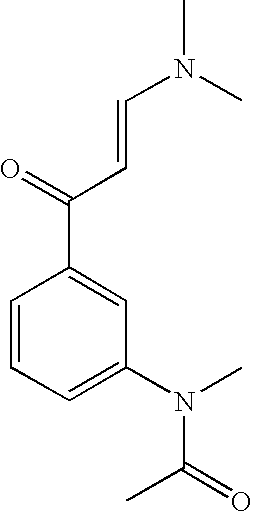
CN(C)C=CC(C1=CC(N(C)C(=O)C)=CC=C1)=O
